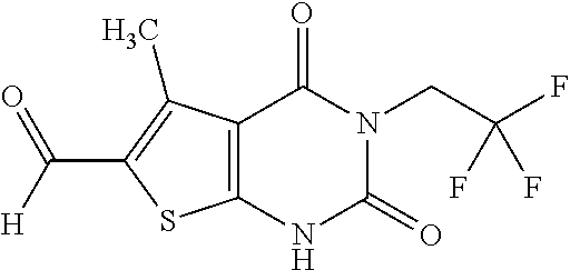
C12=C(NC(=O)N(CC(F)(F)F)C1=O)SC(C(=O)[H])=C2C
